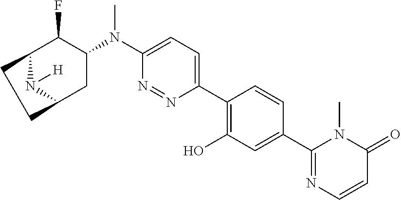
C12N([H])C(CC(N(C3=CC=C(C4=C(O)C=C(C5=NC=CC(=O)N5C)C=C4)N=N3)C)C1F)CC2
